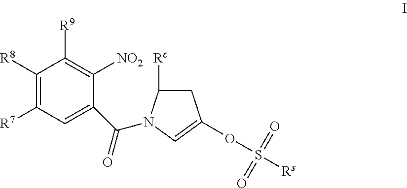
C1([R8])=C([R7])C=C(C(=O)N2C([Rc])CC(OS(=O)(=O)[Rs])=C2)C([NO2])=C1[R9]
